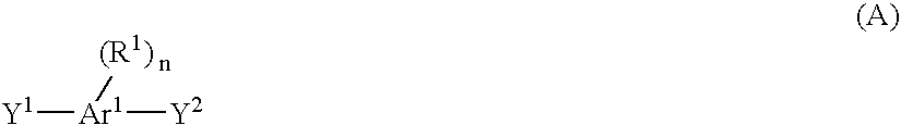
[Y1][Ar1]([Y2])[(R1)]
